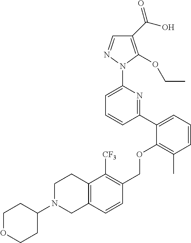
C1(C(O)=O)=C(OCC)N(C2=CC=CC(C3=CC=CC(C)=C3OCC3=C([CF3])C4=C(C=C3)CN(C3CCOCC3)CC4)=N2)N=C1
